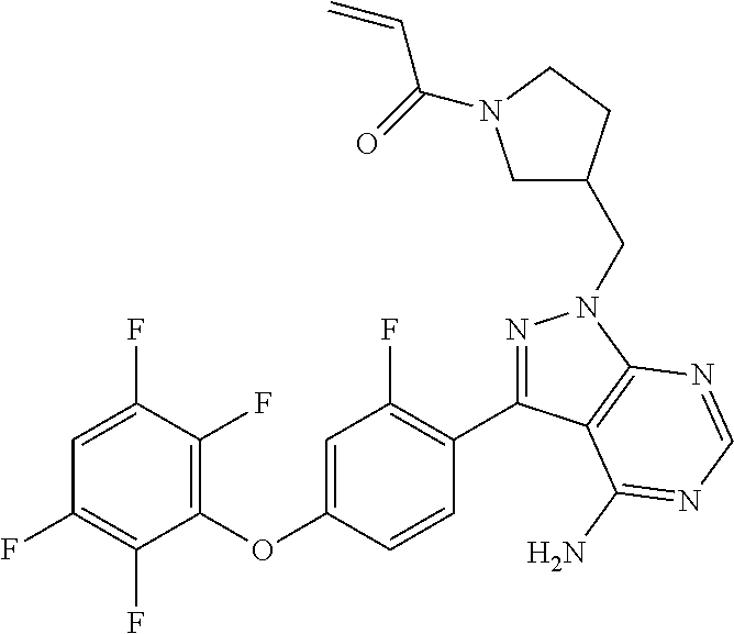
C1(OC2=CC(F)=C(C3=NN(CC4CN(C(=O)C=C)CC4)C4=C3C(N)=NC=N4)C=C2)=C(F)C(F)=CC(F)=C1F
